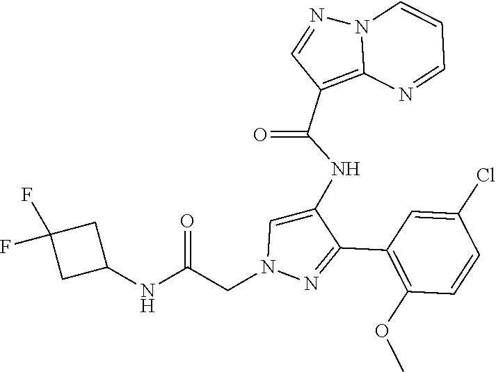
C1(C2=NN(CC(NC3CC(F)(F)C3)=O)C=C2NC(C2=C3N(N=C2)C=CC=N3)=O)=C(OC)C=CC(Cl)=C1
